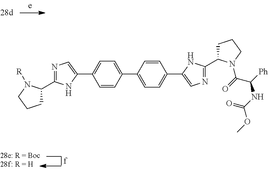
C1=CC(C2=CC=C(C3=CN=C(C4CCCN4C(=O)C([Ph])NC(OC)=O)N3)C=C2)=CC=C1C1=CN=C(C2CCCN2[R])N1
